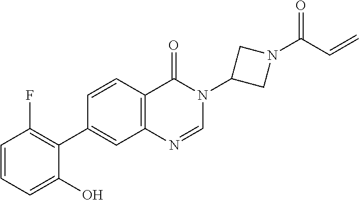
C1=CC=C(O)C(C2=CC3=C(C=C2)C(=O)N(C2CN(C(C=C)=O)C2)C=N3)=C1F
